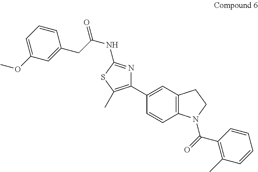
C1(C2=CC3=C(C=C2)N(C(=O)C2=C(C)C=CC=C2)CC3)=C(C)SC(NC(=O)CC2=CC(OC)=CC=C2)=N1
